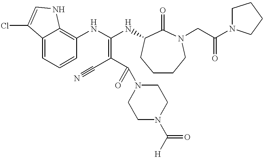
C12=CC=CC(NC(NC3C(=O)N(CC(N4CCCC4)=O)CCCC3)=C(C#N)C(=O)N3CCN(C([H])=O)CC3)=C1NC=C2Cl
